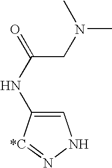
C1=C(NC(=O)CN(C)C)[*C]=NN1
